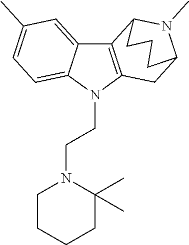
C1C2N(C)C(CCC2)C2=C1N(CCN1CCCCC1(C)C)C1=CC=C(C)C=C21
